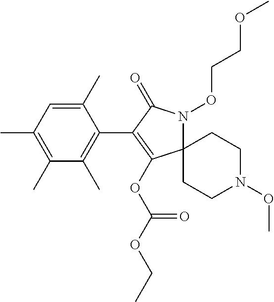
C1(C)=CC(C)=C(C)C(C)=C1C1=C(OC(OCC)=O)C2(N(OCCOC)C1=O)CCN(OC)CC2
